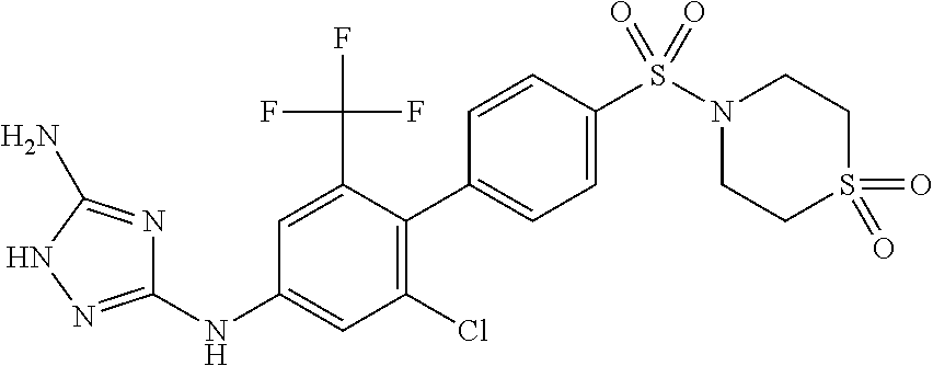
C1(NC2=CC(Cl)=C(C3=CC=C(S(N4CCS(=O)(=O)CC4)(=O)=O)C=C3)C(C(F)(F)F)=C2)=NNC(N)=N1
